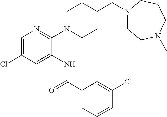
C1(N2CCC(CN3CCN(C)CCC3)CC2)=NC=C(Cl)C=C1NC(C1=CC=CC(Cl)=C1)=O
